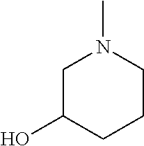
CN1CC(O)CCC1
